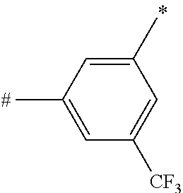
C1(C)=CC(C)=CC([CF3])=C1
